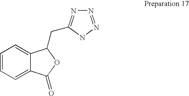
C(C1C2=CC=CC=C2C(=O)O1)C1=NN=NN1
